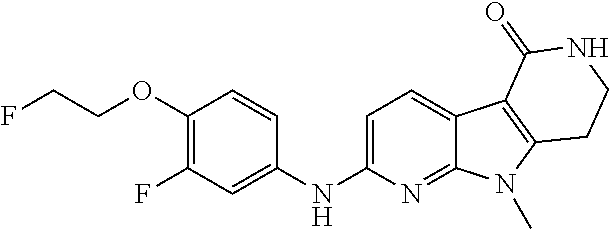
C1(OCCF)=C(F)C=C(NC2=CC=C3C(=N2)N(C)C2=C3C(=O)NCC2)C=C1
